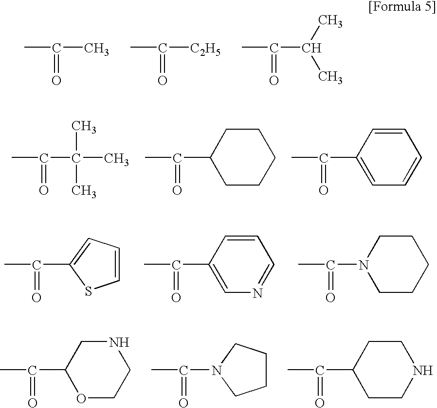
CC(C)=O.CC([C2H5])=O.CC(C(C)C)=O.CC(C(C)(C)C)=O.CC(C1CCCCC1)=O.CC(C1=CC=CC=C1)=O.CC(C1=CC=CS1)=O.CC(C1=CN=CC=C1)=O.CC(N1CCCCC1)=O.CC(C1OCCNC1)=O.CC(N1CCCC1)=O.CC(C1CCNCC1)=O
